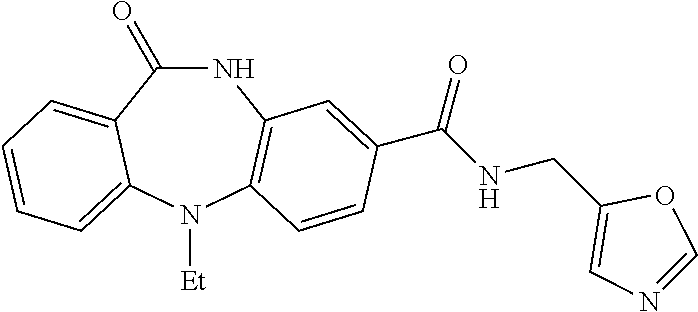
N1C(=O)C2=CC=CC=C2N([Et])C2=C1C=C(C(NCC1=CN=CO1)=O)C=C2
